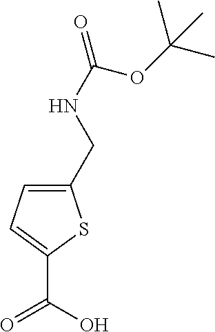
N(CC1=CC=C(C(=O)O)S1)C(OC(C)(C)C)=O
